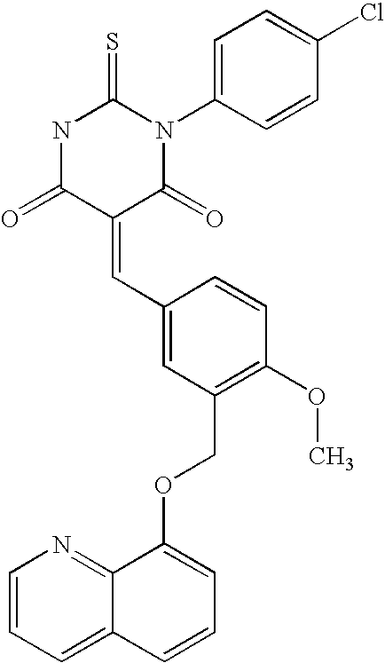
S=C1NC(=O)C(=CC2=CC(COC3=CC=CC4=CC=CN=C34)=C(OC)C=C2)C(=O)N1C1=CC=C(Cl)C=C1
